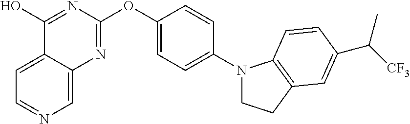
C1=C2C(=CN=C1)N=C(OC1=CC=C(N3CCC4=C3C=CC(C([CF3])C)=C4)C=C1)N=C2O
